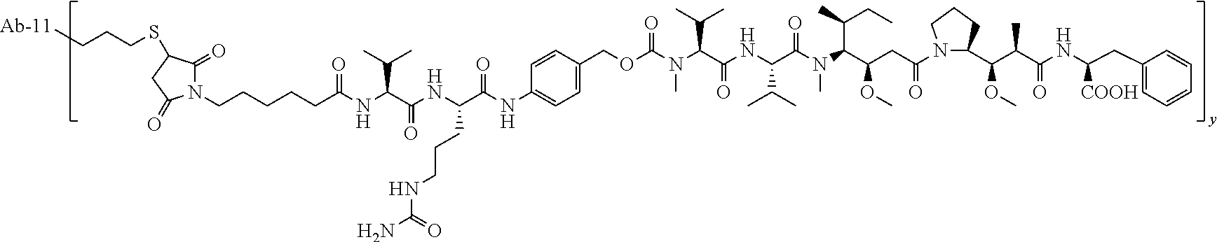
N1(CCCCCC(NC(C(NC(C(NC2=CC=C(COC(N(C(C(NC(C(N(C(C(CC(N3C(C(C(C(NC([COOH])CC4=CC=CC=C4)=O)C)OC)CCC3)=O)OC)C(C)CC)C)=O)C(C)C)=O)C(C)C)C)=O)C=C2)=O)CCCNC(N)=O)=O)C(C)C)=O)C(=O)C(SCCC[Ab-11])CC1=O
